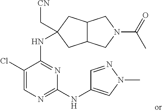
N1=C(NC2(C[CN])CC3C(C2)CN(C(=O)C)C3)C(Cl)=CN=C1NC1=CN(C)N=C1
